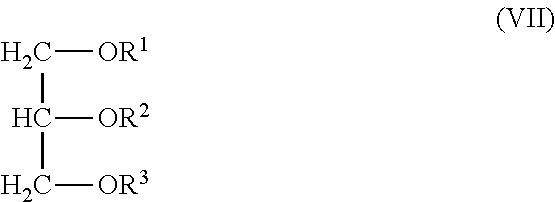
[OR1]CC([OR2])C[OR3]
